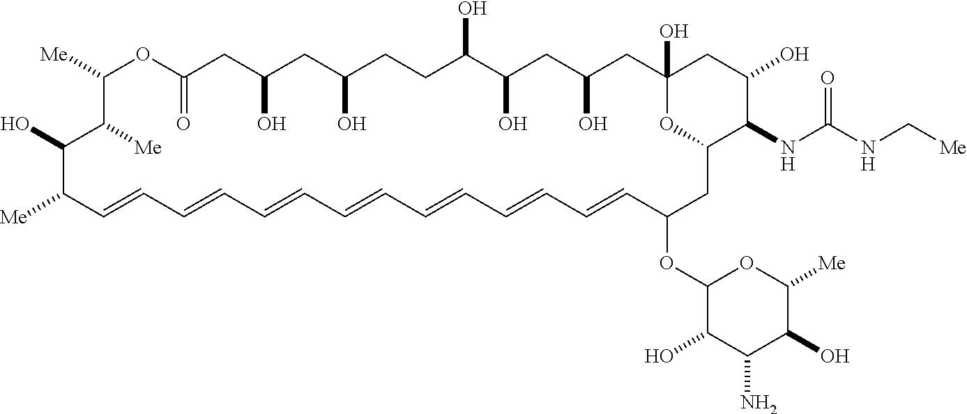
[Me]C1C=CC=CC=CC=CC=CC=CC=CC(OC2C(O)C(N)C(O)C([Me])O2)CC2OC(O)(CC(O)CC(O)C(O)CCC(O)CC(O)CC(=O)OC([Me])C([Me])C1O)CC(O)C2NC(=O)NC[Me]
